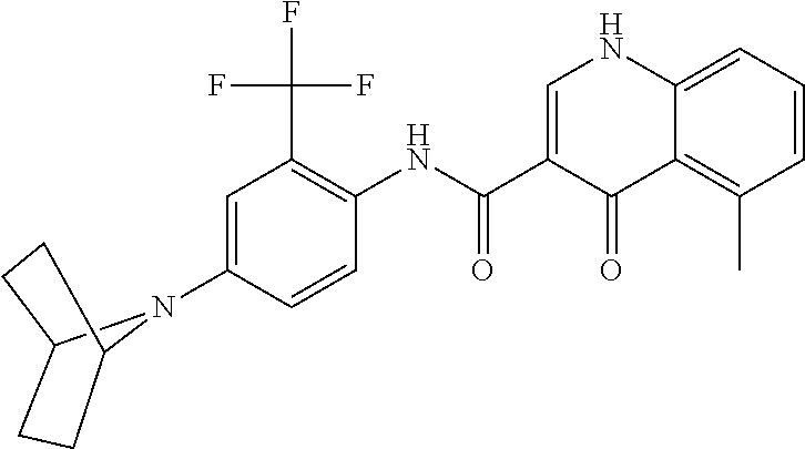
C12=CC=CC(C)=C1C(=O)C(C(NC1=C(C(F)(F)F)C=C(N3C4CCC3CC4)C=C1)=O)=CN2
